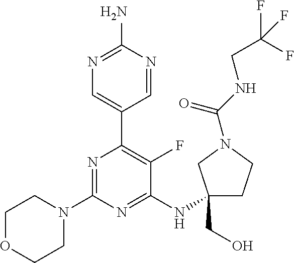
N1=C(N)N=CC(C2=C(F)C(NC3(CO)CCN(C(NCC(F)(F)F)=O)C3)=NC(N3CCOCC3)=N2)=C1
